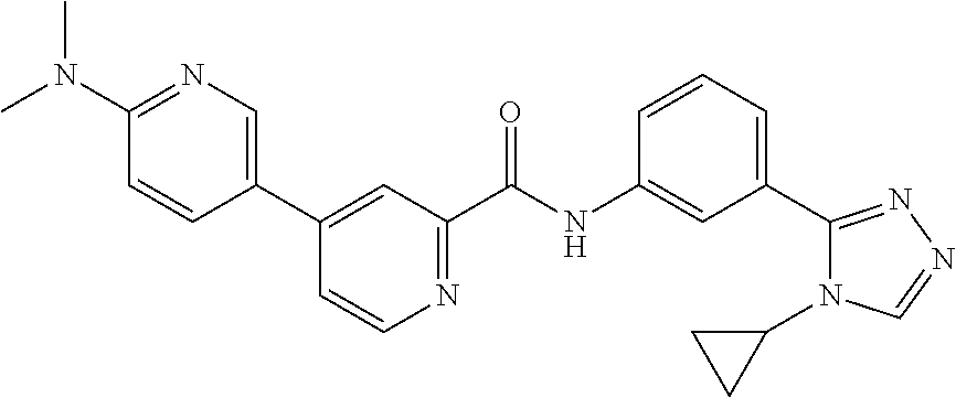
N1=C(N(C)C)C=CC(C2=CC(C(NC3=CC(C4=NN=CN4C4CC4)=CC=C3)=O)=NC=C2)=C1
